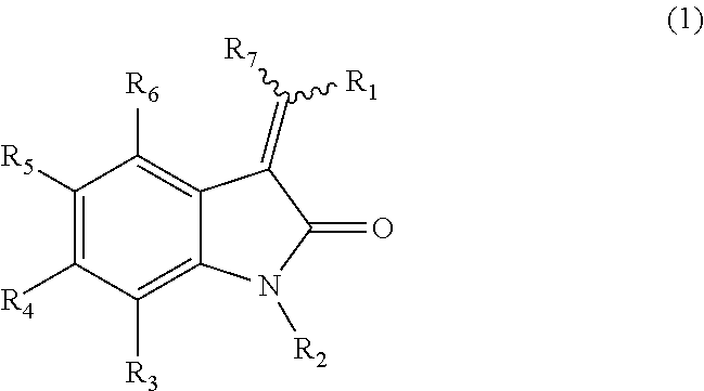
C1([R5])=C([R4])C([R3])=C2C(=C1[R6])C(=C([R7])[R1])C(=O)N2[R2]
